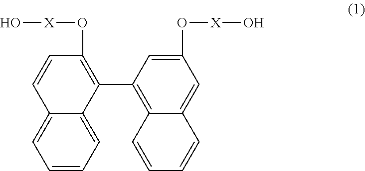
O[X]OC1=C(C2=C3C(=CC(O[X]O)=C2)C=CC=C3)C2=CC=CC=C2C=C1
